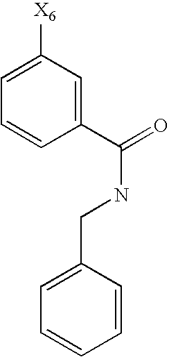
C1(C(=O)NCC2=CC=CC=C2)=CC([X6])=CC=C1
